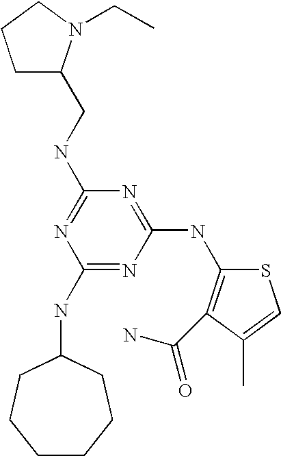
C1(NC2CCCCCC2)=NC(NC2=C(C(N)=O)C(C)=CS2)=NC(NCC2CCCN2CC)=N1
